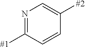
N1=C([#1])C=CC([#2])=C1
